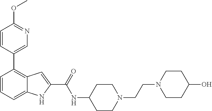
C1=CC=C2C(=C1C1=CN=C(OC)C=C1)C=C(C(=O)NC1CCN(CCN3CCC(O)CC3)CC1)N2
